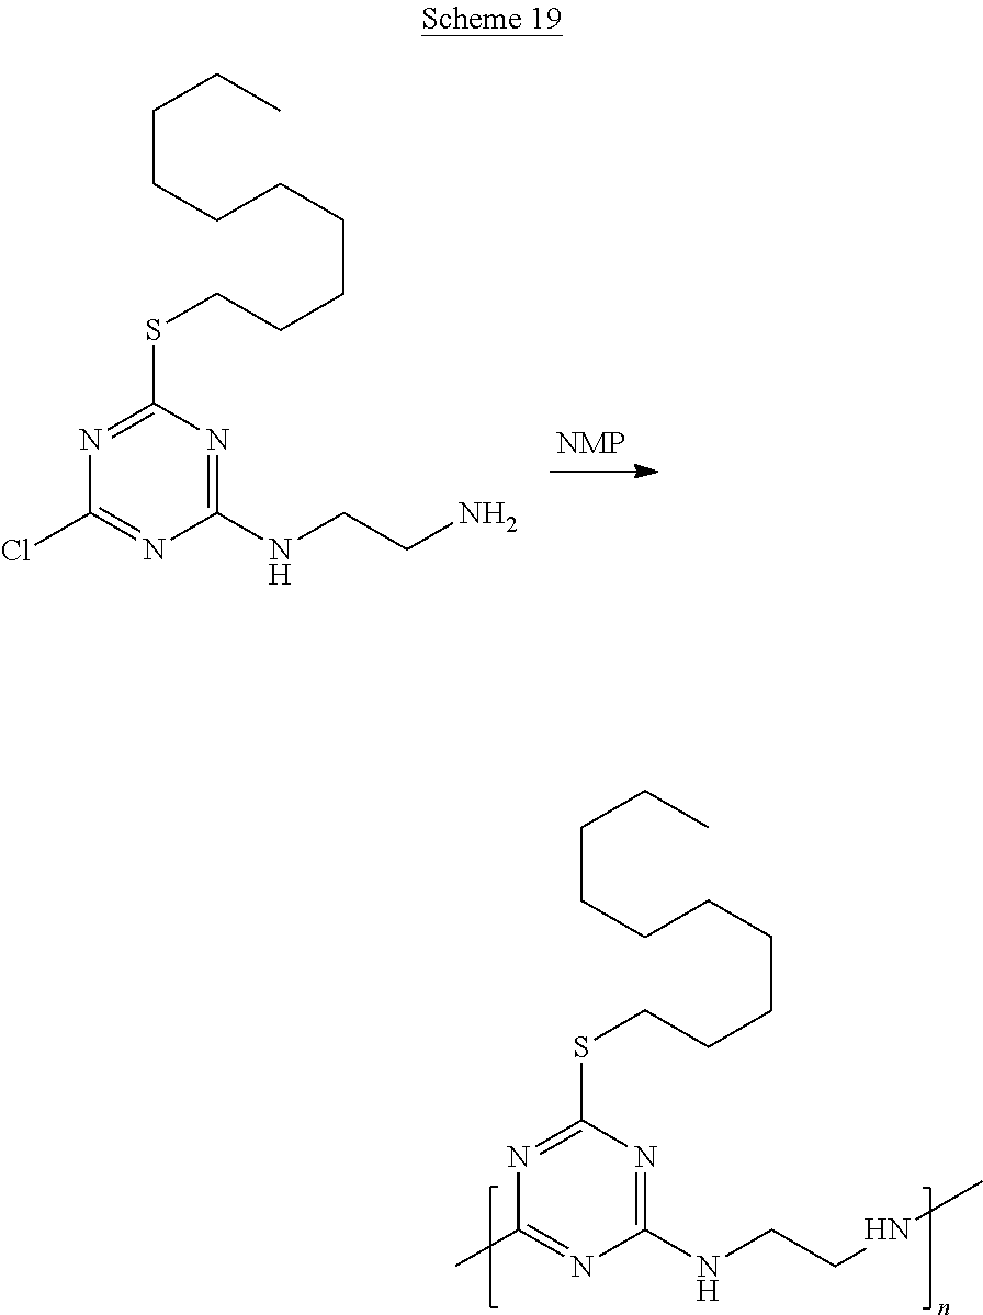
C1(NCCN)=NC(SCCCCCCCCCC)=NC(Cl)=N1.C1(NCCNC)=NC(SCCCCCCCCCC)=NC(C)=N1
